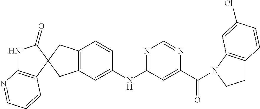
N1C2=C(C=CC=N2)C2(C1=O)CC1=C(C=C(NC3=NC=NC(C(=O)N4C5=C(C=CC(Cl)=C5)CC4)=C3)C=C1)C2
